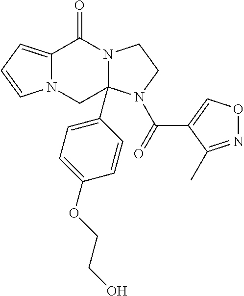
C12=CC=CN1CC1(C3=CC=C(OCCO)C=C3)N(C2=O)CCN1C(=O)C1=CON=C1C
